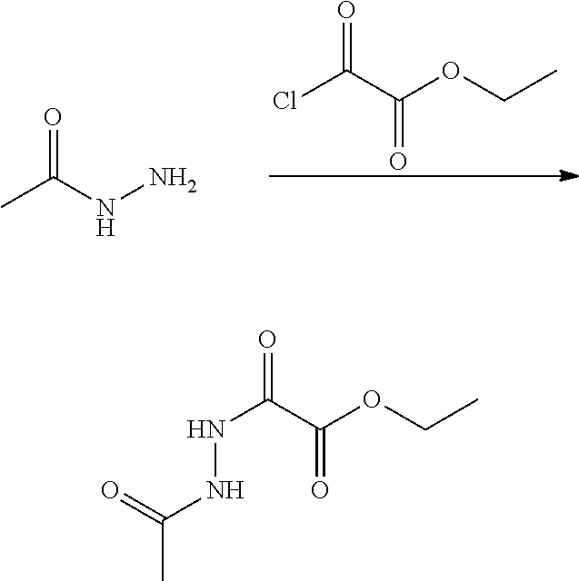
O=C(NN)C.O=C(C(OCC)=O)Cl.O=C(C(OCC)=O)NNC(C)=O
